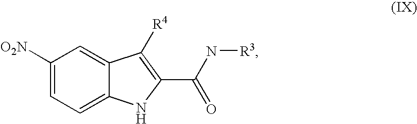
C1([O2N])=CC=C2C(=C1)C([R4])=C(C(=O)N[R3])N2
